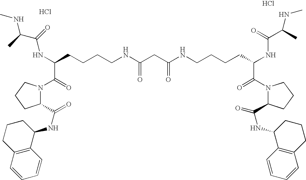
N1(C(=O)C(CCCCNC(=O)CC(NCCCCC(NC(C(NC)C)=O)C(=O)N2C(C(NC3CCCC4=C3C=CC=C4)=O)CCC2)=O)NC(C(C)NC)=O)C(C(NC2C3=C(CCC2)C=CC=C3)=O)CCC1.Cl.Cl
